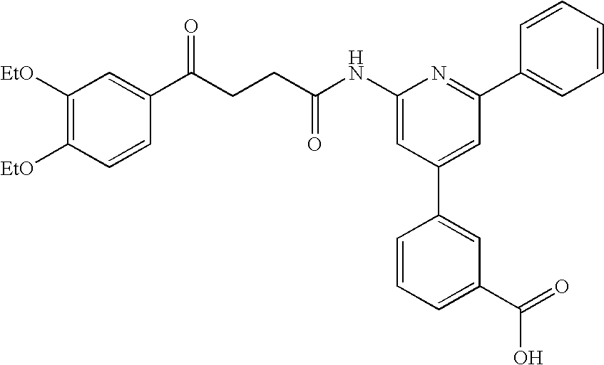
C1([EtO])=C([EtO])C=CC(C(CCC(NC2=CC(C3=CC(C(=O)O)=CC=C3)=CC(C3=CC=CC=C3)=N2)=O)=O)=C1
